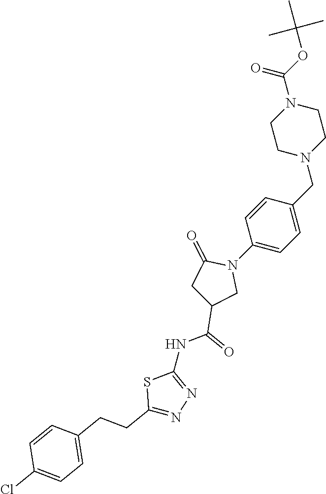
N1(C(OC(C)(C)C)=O)CCN(CC2=CC=C(N3C(=O)CC(C(NC4=NN=C(CCC5=CC=C(Cl)C=C5)S4)=O)C3)C=C2)CC1
